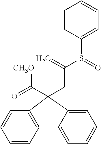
C1=CC2=C(C=C1)C(CC(=C)S(=O)C1=CC=CC=C1)(C([CH3O])=O)C1=CC=CC=C21
